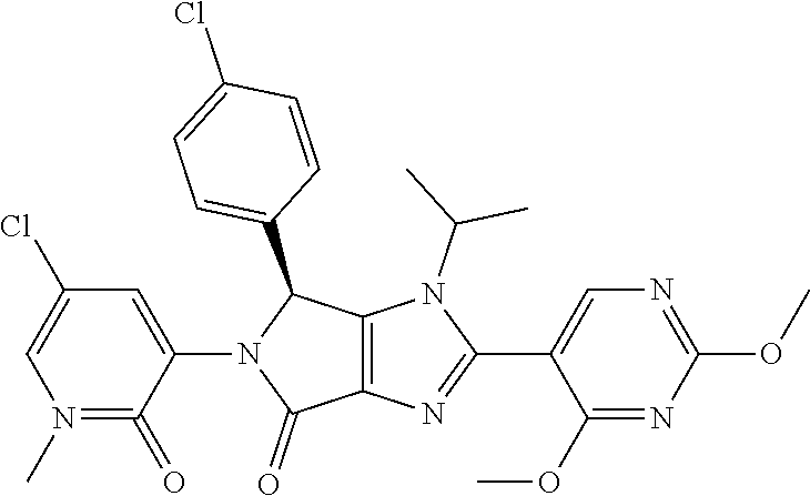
N1(C)=C(=O)C(N2C(=O)C3=C(C2C2=CC=C(Cl)C=C2)N(C(C)C)C(C2=CN=C(OC)N=C2OC)=N3)=CC(Cl)=C1
